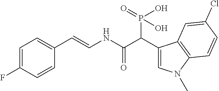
C1=C(F)C=CC(C=CNC(C(C2=CN(C)C3=C2C=C(Cl)C=C3)P(=O)(O)O)=O)=C1
